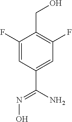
C1=C(F)C(CO)=C(F)C=C1C(N)=NO
